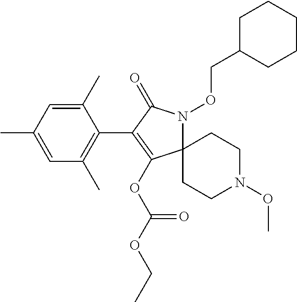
C1(C)=CC(C)=CC(C)=C1C1=C(OC(OCC)=O)C2(N(OCC3CCCCC3)C1=O)CCN(OC)CC2
